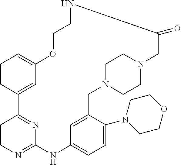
C1=CC2=CC(=C1)OCCNC(=O)CN1CCN(CC3=CC(=CC=C3N3CCOCC3)NC3=NC=CC2=N3)CC1
